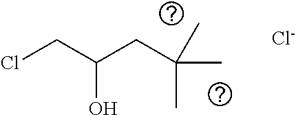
[Cl-].C(C)(C)(C)CC(CCl)O
